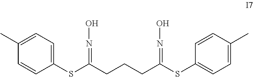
S(C(CCCC(SC1=CC=C(C)C=C1)=NO)=NO)C1=CC=C(C)C=C1
